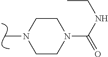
CN1CCN(C(NCC)=O)CC1
